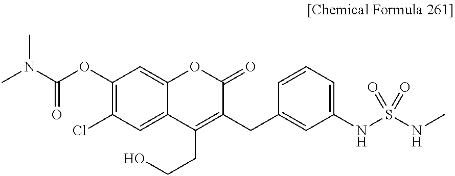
CN(C(OC1=C(Cl)C=C2C(=C1)OC(=O)C(CC1=CC(NS(NC)(=O)=O)=CC=C1)=C2CCO)=O)C
